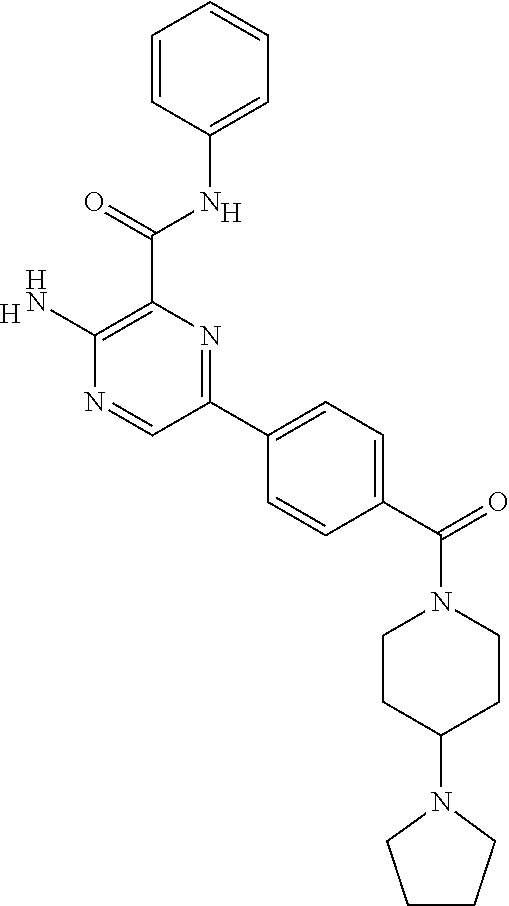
[H].C1(N)=C(C(=O)NC2=CC=CC=C2)N=C(C2=CC=C(C(=O)N3CCC(N4CCCC4)CC3)C=C2)C=N1.[H]
